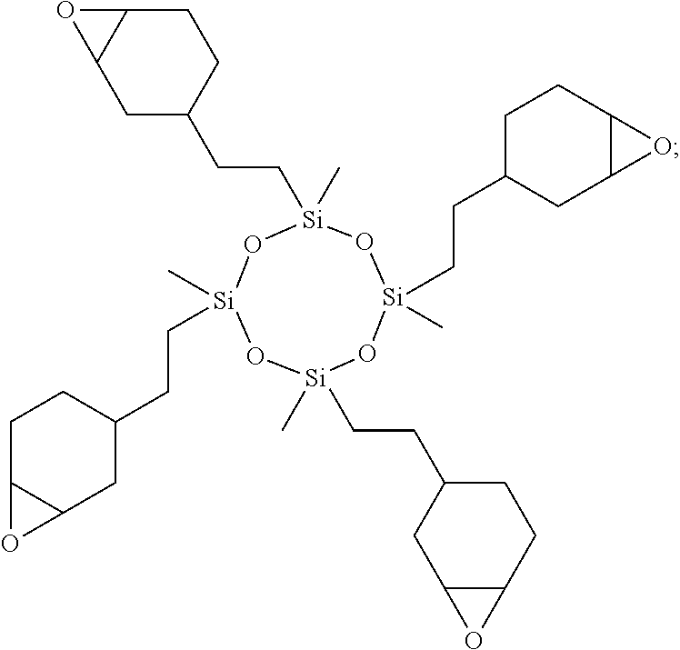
[Si]1(CCC2CCC3C(C2)O3)(C)O[Si](C)(CCC2CCC3C(C2)O3)O[Si](C)(CCC2CC3C(CC2)O3)O[Si](C)(CCC2CC3C(CC2)O3)O1
